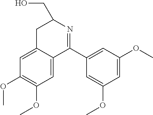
C1=C2C(=CC(OC)=C1OC)C(C1=CC(OC)=CC(OC)=C1)=NC(CO)C2
